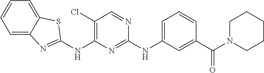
C1=C2C(=CC=C1)SC(NC1=C(Cl)C=NC(NC3=CC=CC(C(N4CCCCC4)=O)=C3)=N1)=N2
